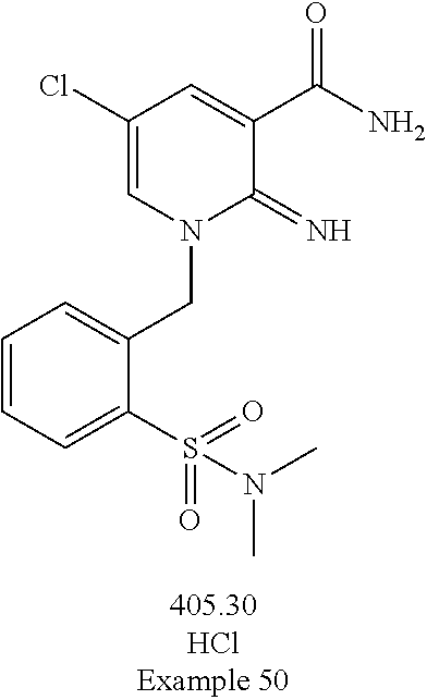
C1=CC=C(S(=O)(=O)N(C)C)C(CN2C(=N)C(C(N)=O)=CC(Cl)=C2)=C1
